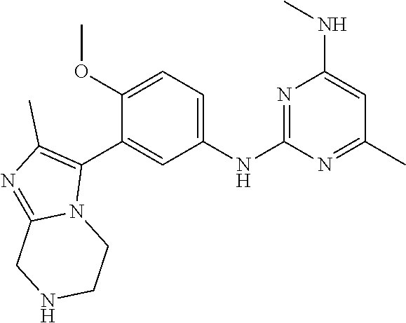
C1(NC2=NC(NC)=CC(C)=N2)=CC=C(OC)C(C2=C(C)N=C3N2CCNC3)=C1
